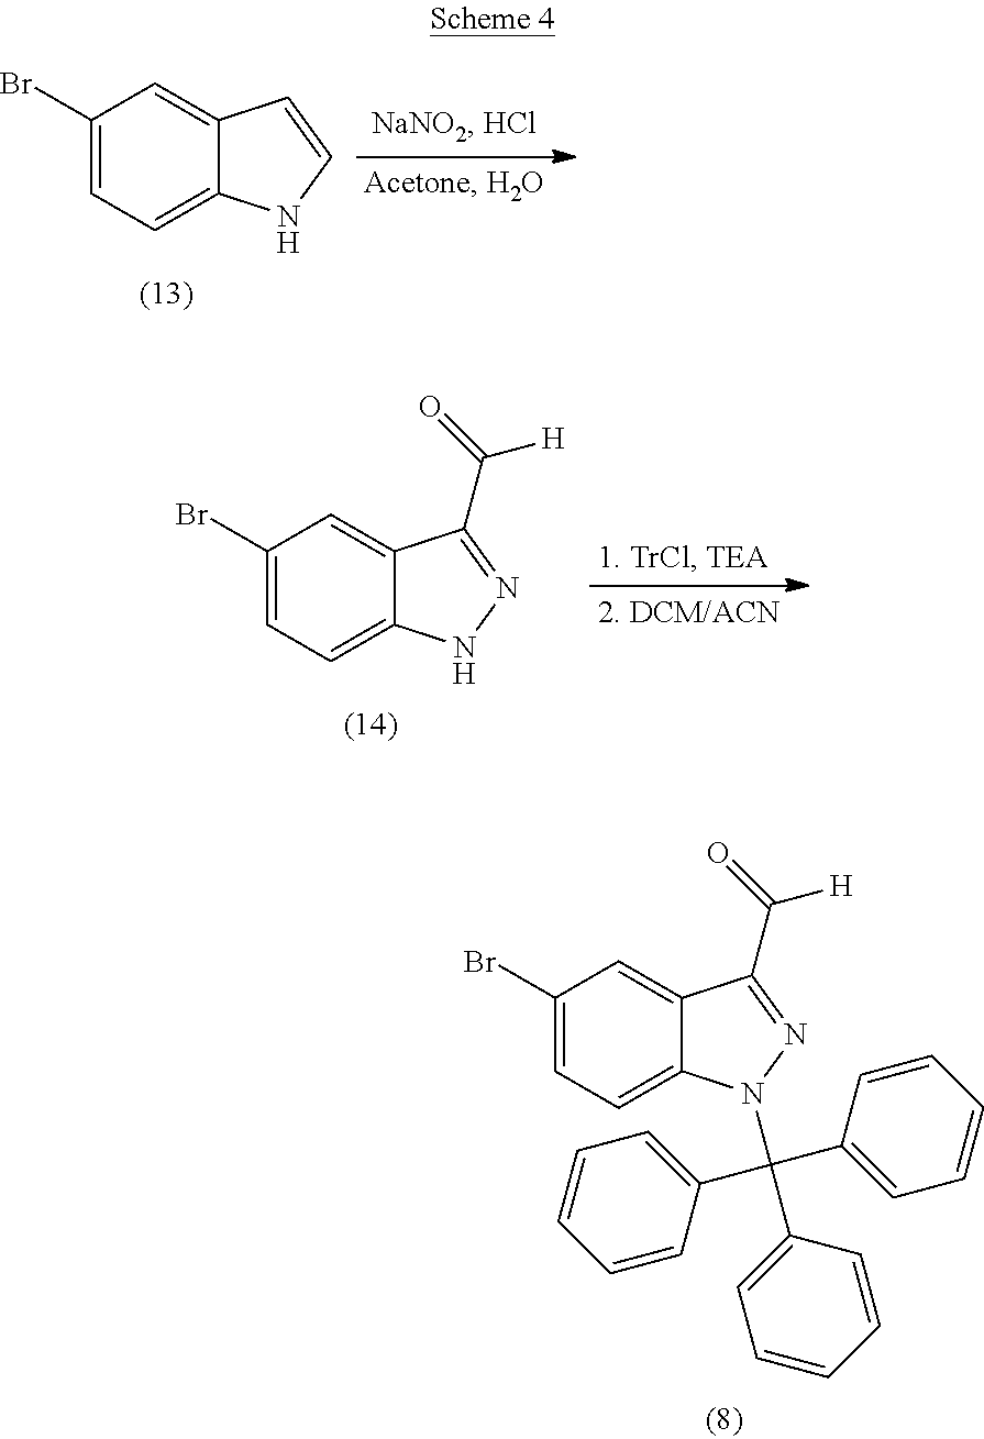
C1(Br)=CC=C2C(=C1)C=CN2.C1(Br)=CC=C2C(=C1)C(C(=O)[H])=NN2.C1(Br)=CC=C2C(=C1)C(C(=O)[H])=NN2C(C1=CC=CC=C1)(C1=CC=CC=C1)C1=CC=CC=C1
